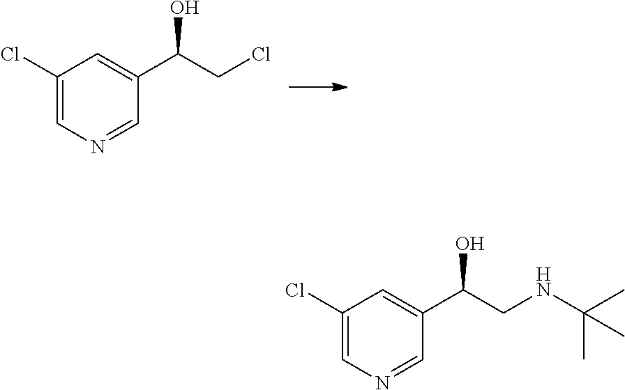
C1(Cl)=CN=CC(C(CCl)O)=C1.C1(Cl)=CN=CC(C(CNC(C)(C)C)O)=C1
